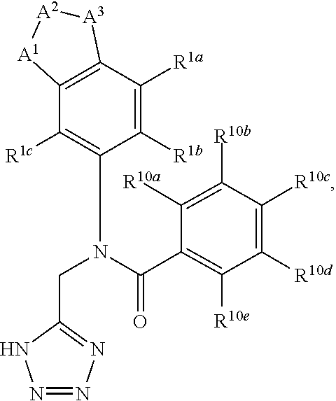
C1([R1c])=C(N(C(=O)C2=C([R10e])C([R10d])=C([R10c])C([R10b])=C2[R10a])CC2=NN=NN2)C([R1b])=C([R1a])C2=C1[A1][A2][A3]2
